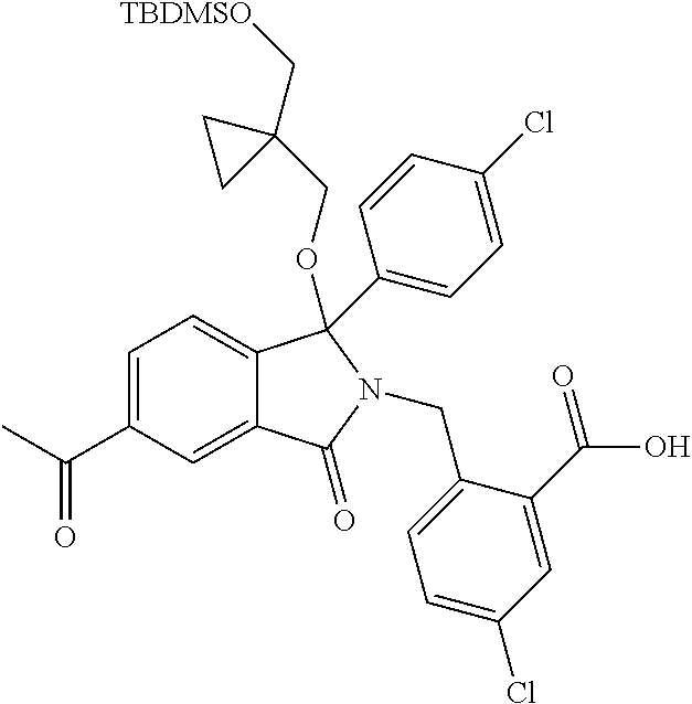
C1=C(C(C)=O)C=C2C(=C1)C(OCC1(C[TBDMSO])CC1)(C1=CC=C(Cl)C=C1)N(CC1=CC=C(Cl)C=C1C(=O)O)C2=O
